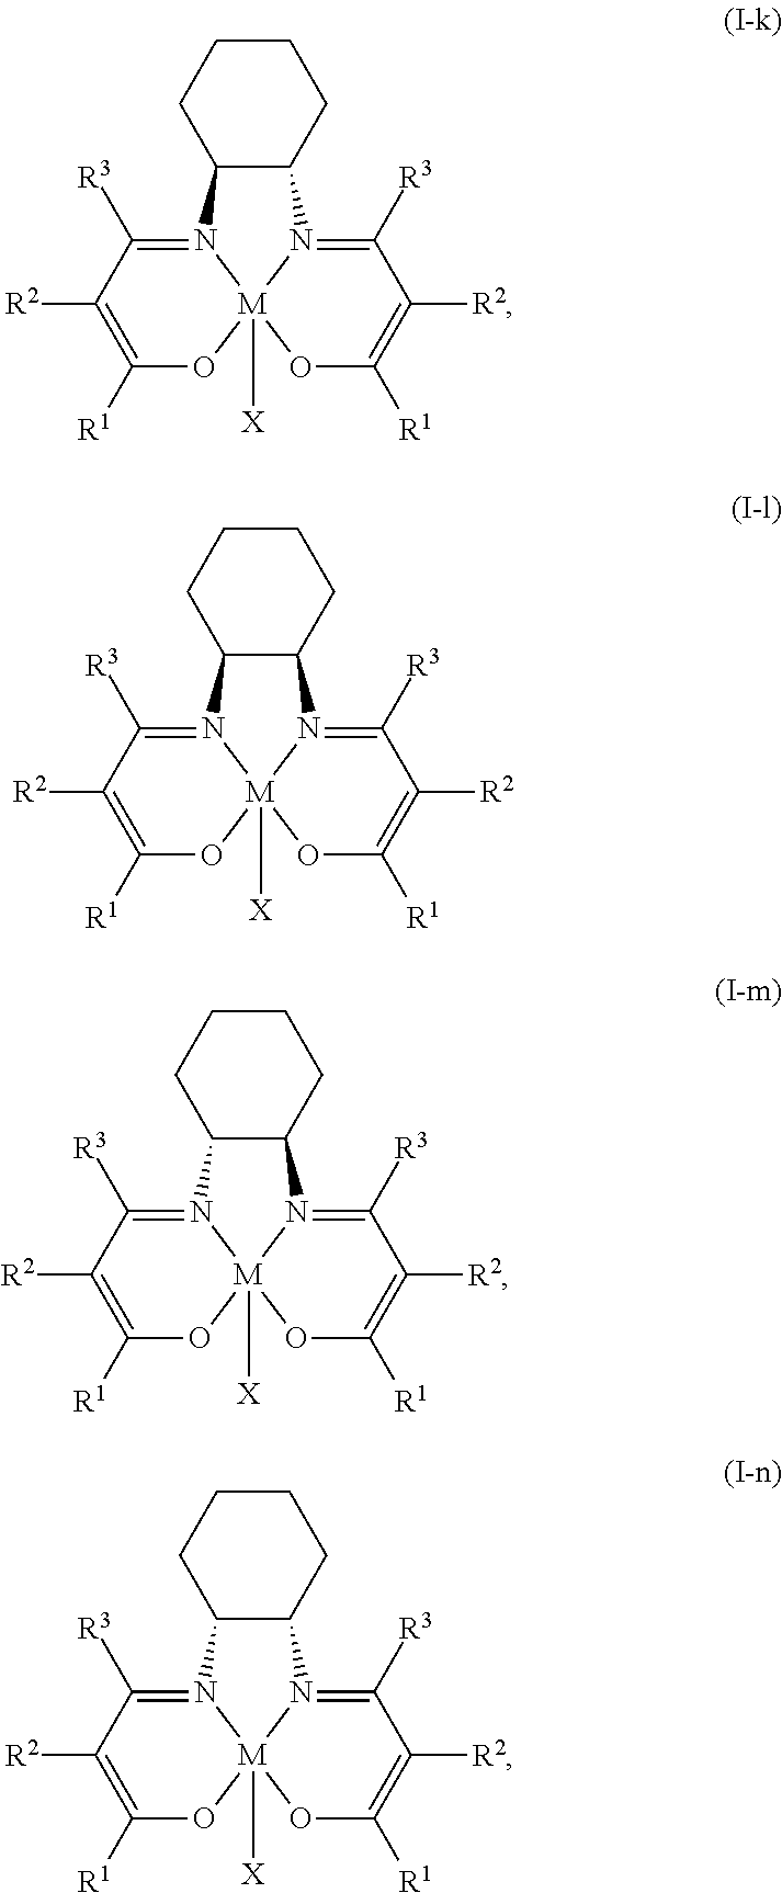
[R1]C1=C([R2])C([R3])=N2[M]3([X])(O1)OC([R1])=C([R2])C([R3])=N3C1C2CCCC1.[R1]C1=C([R2])C([R3])=N2[M]3([X])(O1)OC([R1])=C([R2])C([R3])=N3C1C2CCCC1.[R1]C1=C([R2])C([R3])=N2[M]3([X])(O1)OC([R1])=C([R2])C([R3])=N3C1C2CCCC1.[R1]C1=C([R2])C([R3])=N2[M]3([X])(O1)OC([R1])=C([R2])C([R3])=N3C1C2CCCC1
